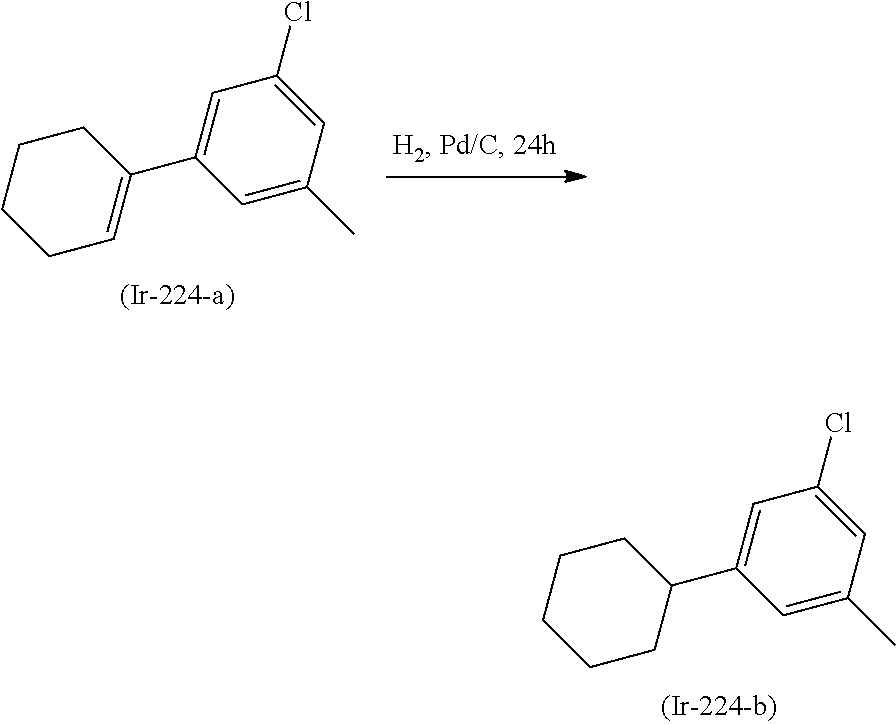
C1=C(C2CCCCC2)C=C(C)C=C1Cl.C1=C(C2=CCCCC2)C=C(C)C=C1Cl
